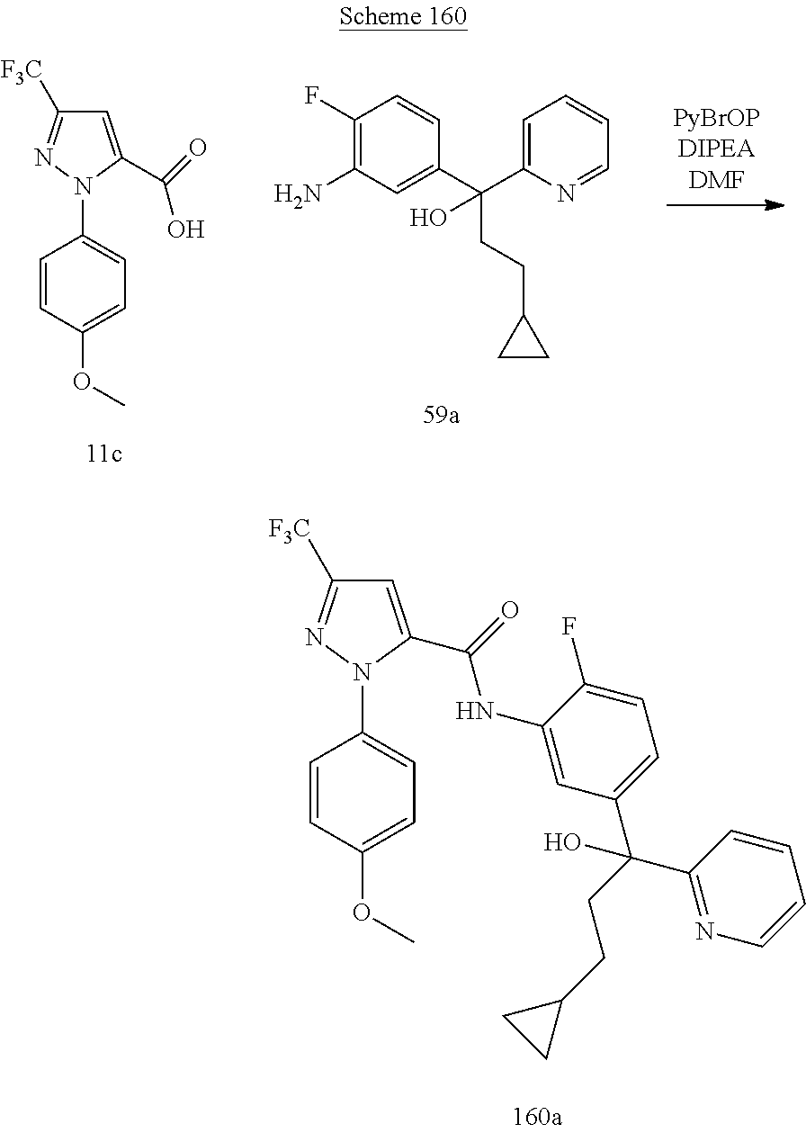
C1(F)=C(N)C=C(C(C2=CC=CC=N2)(CCC2CC2)O)C=C1.C1=CC(OC)=CC=C1N1C(C(=O)O)=CC([F3C])=N1.C1=CC(OC)=CC=C1N1N=C([F3C])C=C1C(=O)NC1=CC(C(C2=NC=CC=C2)(CCC2CC2)O)=CC=C1F
